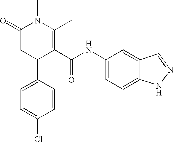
C1=C(C2C(C(NC3=CC=C4C(=C3)C=NN4)=O)=C(C)N(C)C(=O)C2)C=CC(Cl)=C1
